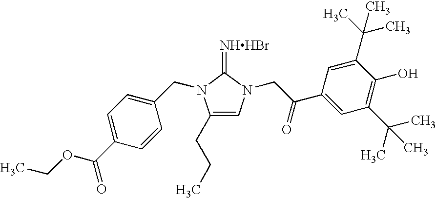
[NHHBr]=C1N(CC2=CC=C(C(OCC)=O)C=C2)C(CCC)=CN1CC(C1=CC(C(C)(C)C)=C(O)C(C(C)(C)C)=C1)=O
